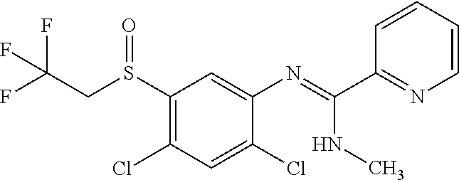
FC(CS(C1=C(Cl)C=C(Cl)C(N=C(C2=NC=CC=C2)NC)=C1)=O)(F)F
